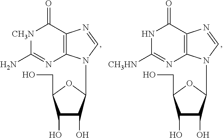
C1(O)C(O)C(N2C3=C(N=C2)C(=O)[CH3N]C(N)=N3)OC1CO.C1(O)C(O)C(N2C3=C(N=C2)C(=O)NC([CH3HN])=N3)OC1CO
